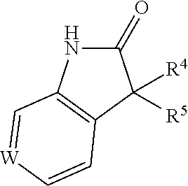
C1(=O)NC2=C(C1([R4])[R5])C=C[W]=C2
